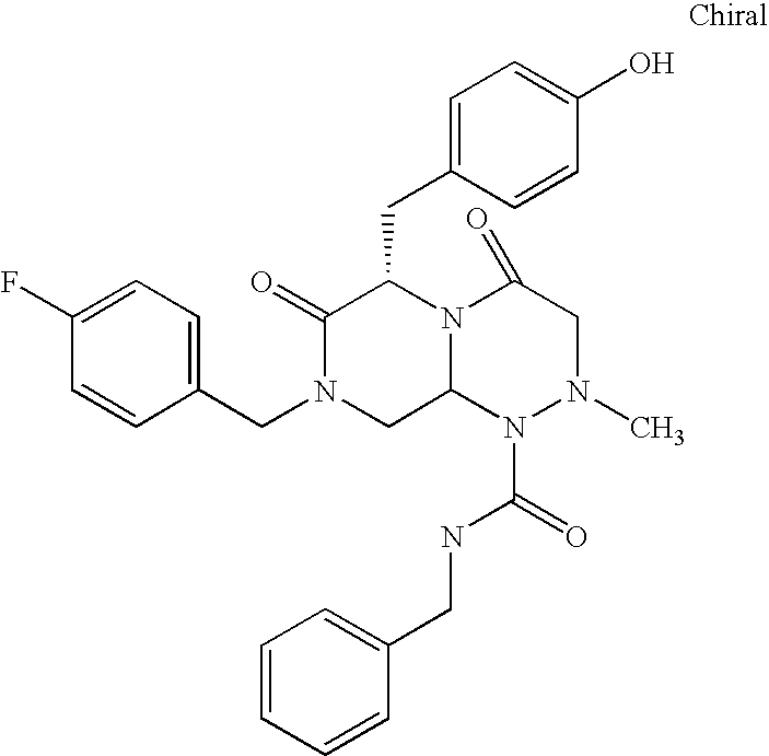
C1(F)=CC=C(CN2CC3N(C(CC4=CC=C(O)C=C4)C2=O)C(=O)CN(C)N3C(=O)NCC2=CC=CC=C2)C=C1
